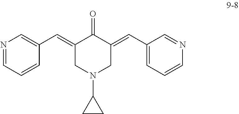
C1(=CC2=CN=CC=C2)CN(C2CC2)CC(=CC2=CC=CN=C2)C1=O
